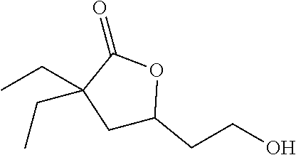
C1C(CCO)OC(=O)C1(CC)CC
